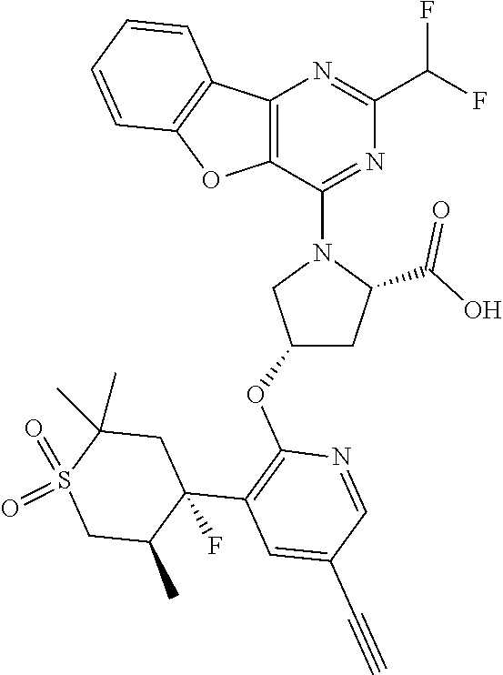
C12=C(C(N3CC(OC4=C(C5(F)C(C)CS(=O)(=O)C(C)(C)C5)C=C(C#C)C=N4)CC3C(O)=O)=NC(C(F)F)=N1)OC1=C2C=CC=C1
